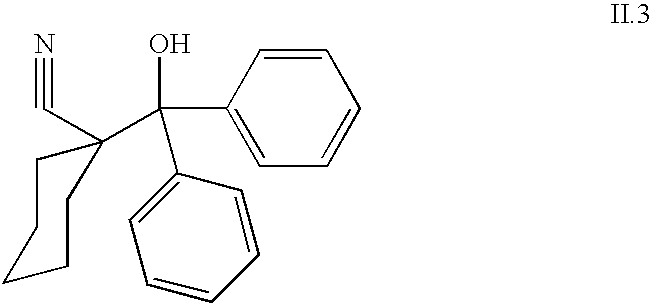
C1=CC(C(O)(C2=CC=CC=C2)C2(C#N)CCCCC2)=CC=C1
